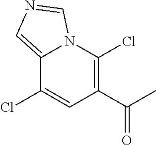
C12=CN=CN1C(Cl)=C(C(C)=O)C=C2Cl
